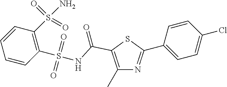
C1=CC=CC(S(=O)(=O)NC(C2=C(C)N=C(C3=CC=C(Cl)C=C3)S2)=O)=C1S(N)(=O)=O
